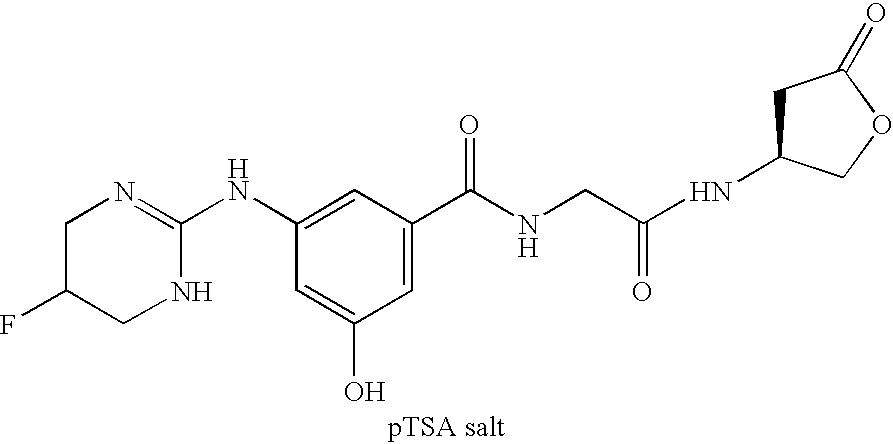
N1C(NC2=CC(C(NCC(NC3CC(=O)OC3)=O)=O)=CC(O)=C2)=NCC(F)C1
